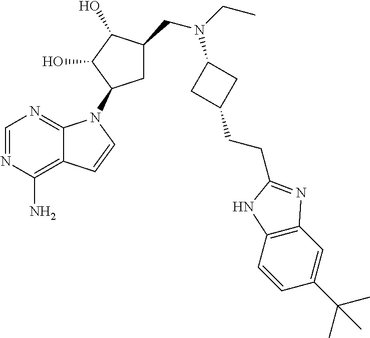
N1=CN=C2C(=C1N)C=CN2C1CC(CN(CC)C2CC(CCC3=NC4=C(C=CC(C(C)(C)C)=C4)N3)C2)C(O)C1O
